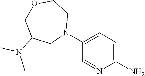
C1(N)=CC=C(N2CCOCC(N(C)C)C2)C=N1
